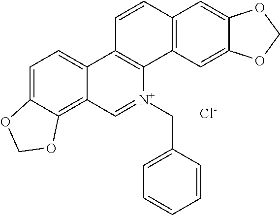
C1=C2C(=C3C(=C1)C1=C([N+](CC4=CC=CC=C4)=C3)C3=C(C=C1)C=C1C(=C3)OCO1)OCO2.[Cl-]
